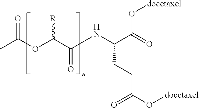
CC(OC(C(NC(C(O[docetaxel])=O)CCC(O[docetaxel])=O)=O)[R])=O
